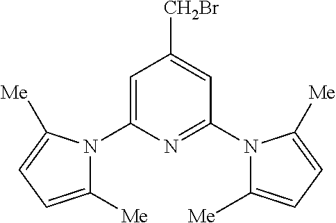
C1=C(N2C([Me])=CC=C2[Me])N=C(N2C([Me])=CC=C2[Me])C=C1[CH2Br]
